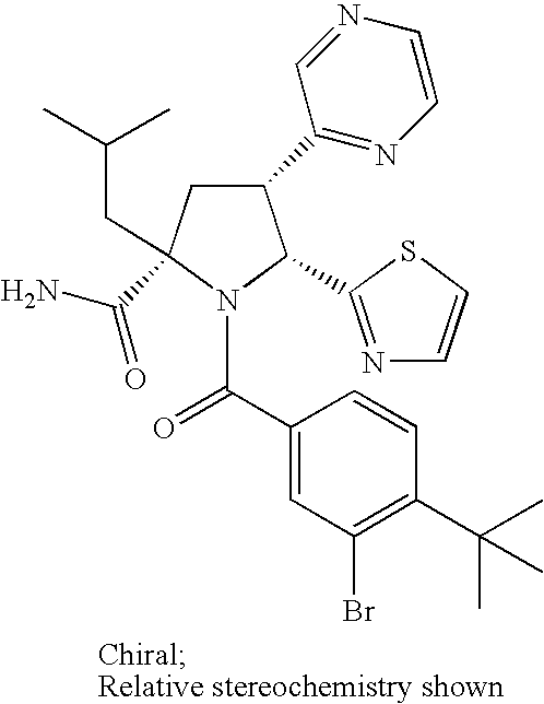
C1(C2=NC=CN=C2)CC(C(N)=O)(CC(C)C)N(C(C2=CC(Br)=C(C(C)(C)C)C=C2)=O)C1C1=NC=CS1
